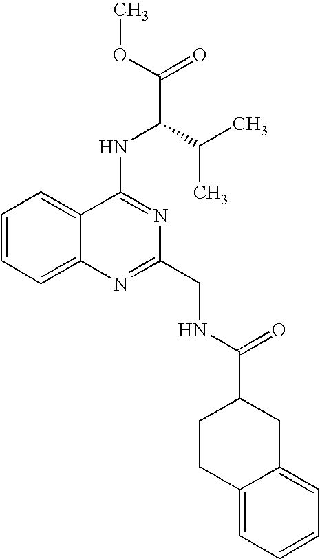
C12=CC=CC=C1N=C(CNC(C1CCC3=CC=CC=C3C1)=O)N=C2NC(C(=O)OC)C(C)C
